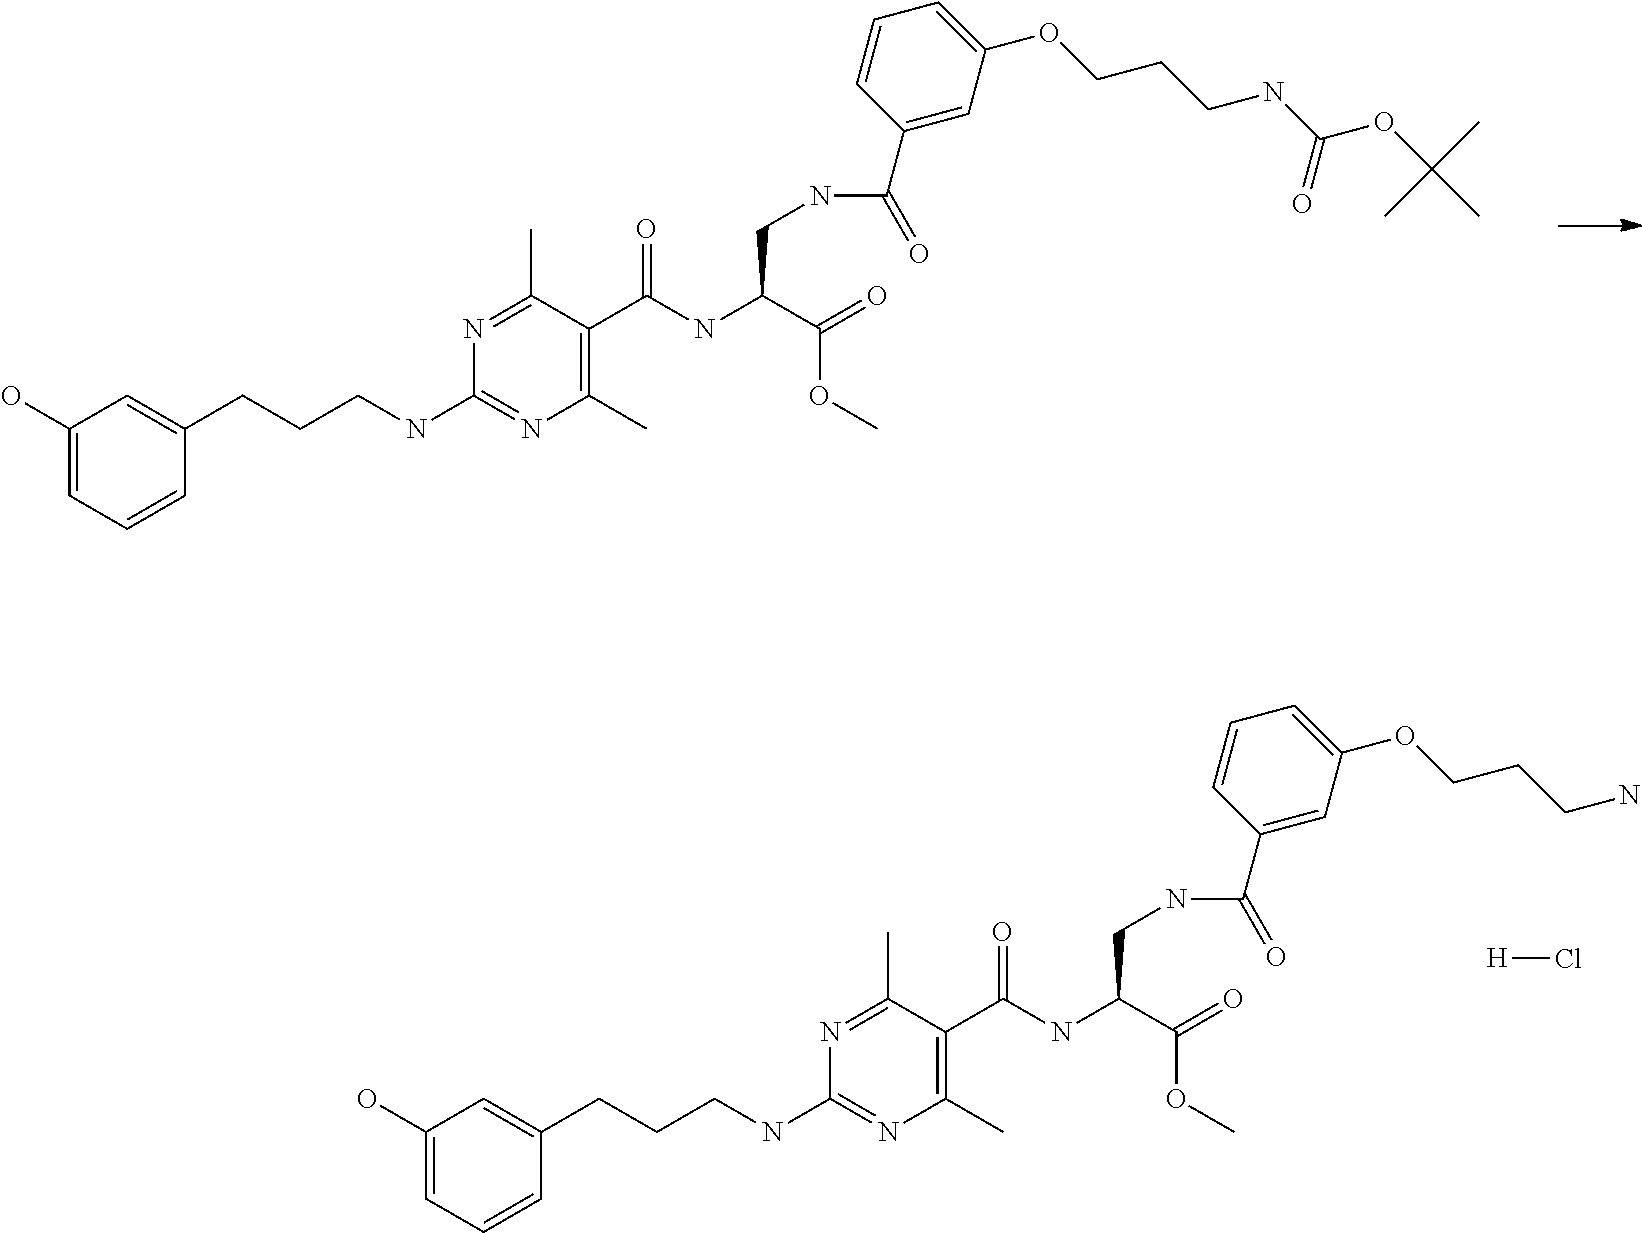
C1(O)=CC=CC(CCCNC2=NC(C)=C(C(NC(C(=O)OC)CNC(C3=CC(OCCCNC(OC(C)(C)C)=O)=CC=C3)=O)=O)C(C)=N2)=C1.C1(O)=CC=CC(CCCNC2=NC(C)=C(C(NC(C(=O)OC)CNC(C3=CC(OCCCN)=CC=C3)=O)=O)C(C)=N2)=C1.[H]Cl
